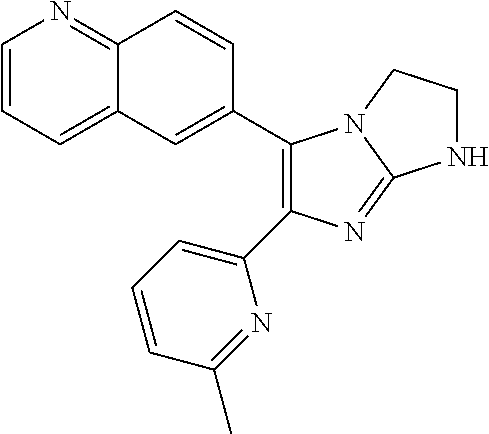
C1(C2=CC3=CC=CN=C3C=C2)=C(C2=CC=CC(C)=N2)N=C2N1CCN2
